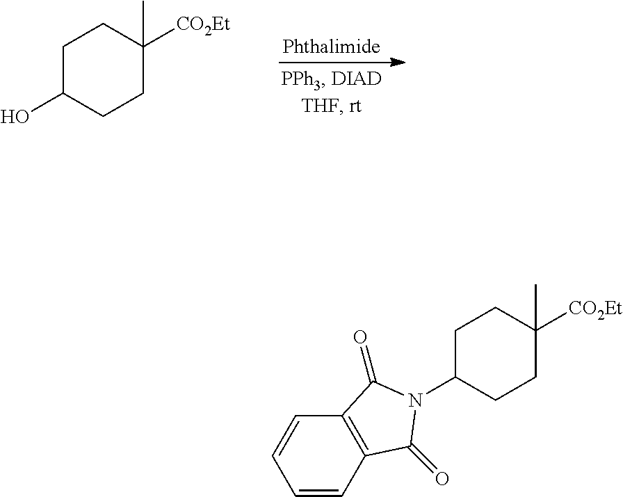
C1C(O)CCC([CO2Et])(C)C1.C1C(N2C(=O)C3=C(C=CC=C3)C2=O)CCC([CO2Et])(C)C1
